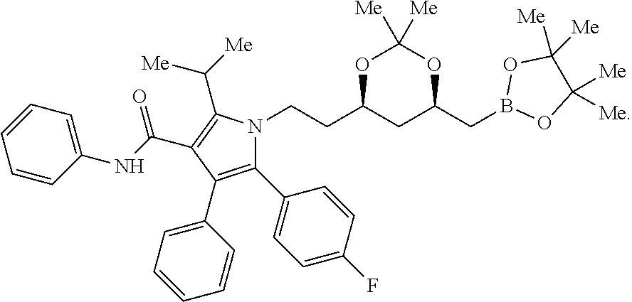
C1(C2=CC=C(F)C=C2)=C(C2=CC=CC=C2)C(C(=O)NC2=CC=CC=C2)=C(C([Me])[Me])N1CCC1CC(CB2OC([Me])([Me])C([Me])([Me])O2)OC([Me])([Me])O1
